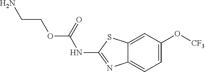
C12=CC(O[CF3])=CC=C1N=C(NC(OCCN)=O)S2
